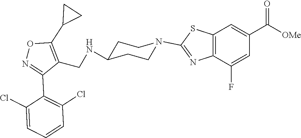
C1CC(NCC2=C(C3CC3)ON=C2C2=C(Cl)C=CC=C2Cl)CCN1C1=NC2=C(C=C(C([OMe])=O)C=C2F)S1
